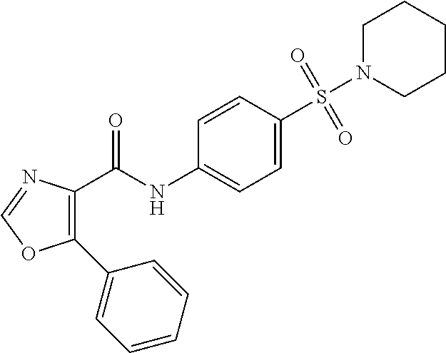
C(NC1=CC=C(S(=O)(N2CCCCC2)=O)C=C1)(=O)C1=C(C2=CC=CC=C2)OC=N1
